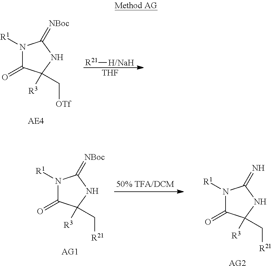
N1([R1])C(=O)C([R3])(C[OTf])NC1=[NBoc].[THF].[R21][H/NaH].N1([R1])C(=O)C([R3])(C[R21])NC1=[NBoc].[AG1].N1([R1])C(=O)C([R3])(C[R21])NC1=N.[AG2]
